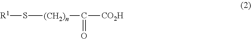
[R1]S[(CH2)n]C([CO2H])=O
